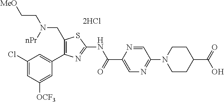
C1(Cl)=CC([OCF3])=CC(C2=C(CN(CC[MeO])[nPr])SC(NC(C3=CN=C(N4CCC(C(=O)O)CC4)C=N3)=O)=N2)=C1.[2HCl]
